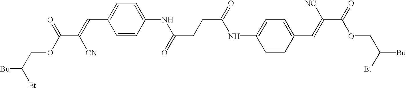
C1=CC(C=C(C(OCC([Bu])[Et])=O)[NC])=CC=C1NC(=O)CCC(=O)NC1=CC=C(C=C(C(OCC([Bu])[Et])=O)[CN])C=C1
